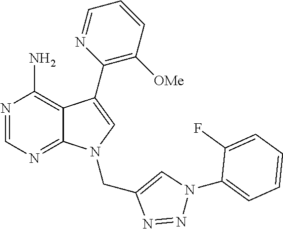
N1=CN=C2C(=C1N)C(C1=C([OMe])C=CC=N1)=CN2CC1=CN(C2=CC=CC=C2F)N=N1
